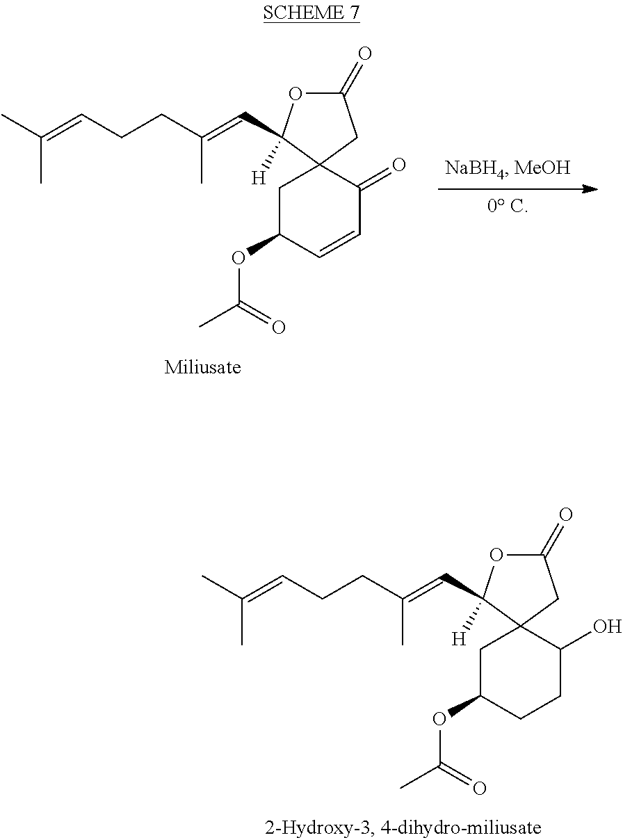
C1(=O)OC(C=C(CCC=C(C)C)C)([H])C2(C1)CC(OC(=O)C)C=CC2=O.C1(=O)OC(C=C(CCC=C(C)C)C)([H])C2(C1)CC(OC(=O)C)CCC2O
